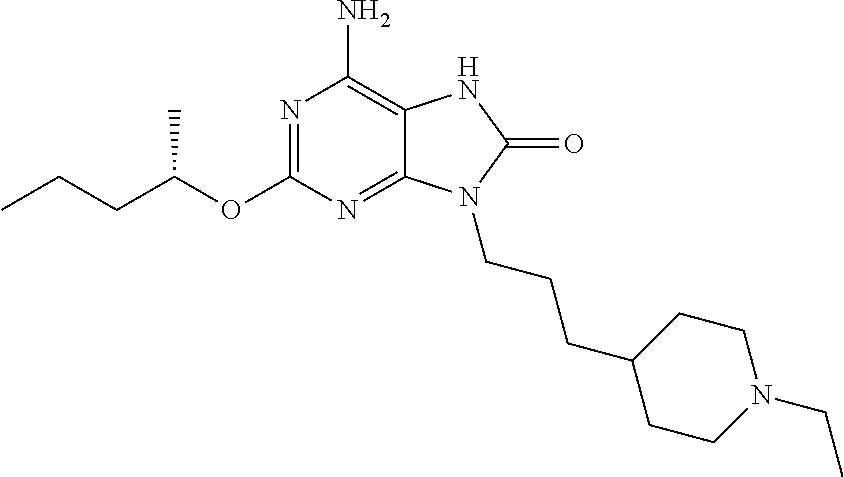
N1=C(OC(CCC)C)N=C2C(=C1N)NC(=O)N2CCCC1CCN(CC)CC1
